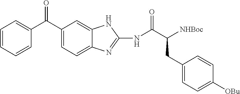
C1=CC=CC(C(C2=CC=C3C(=C2)NC(NC(=O)C([NHBoc])CC2=CC=C([OBu])C=C2)=N3)=O)=C1
